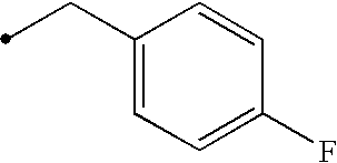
C(C1=CC=C(F)C=C1)C
